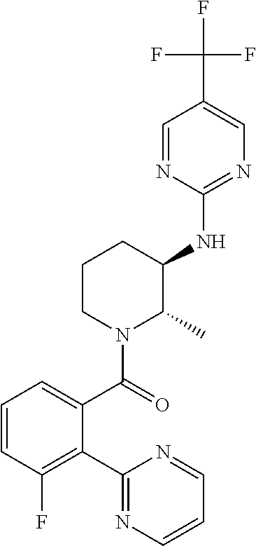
C1(NC2C(C)N(C(=O)C3=CC=CC(F)=C3C3=NC=CC=N3)CCC2)=NC=C(C(F)(F)F)C=N1
